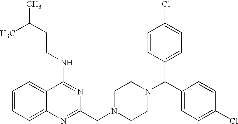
C1=CC=C2C(=C1)C(NCCC(C)C)=NC(CN1CCN(C(C3=CC=C(Cl)C=C3)C3=CC=C(Cl)C=C3)CC1)=N2
